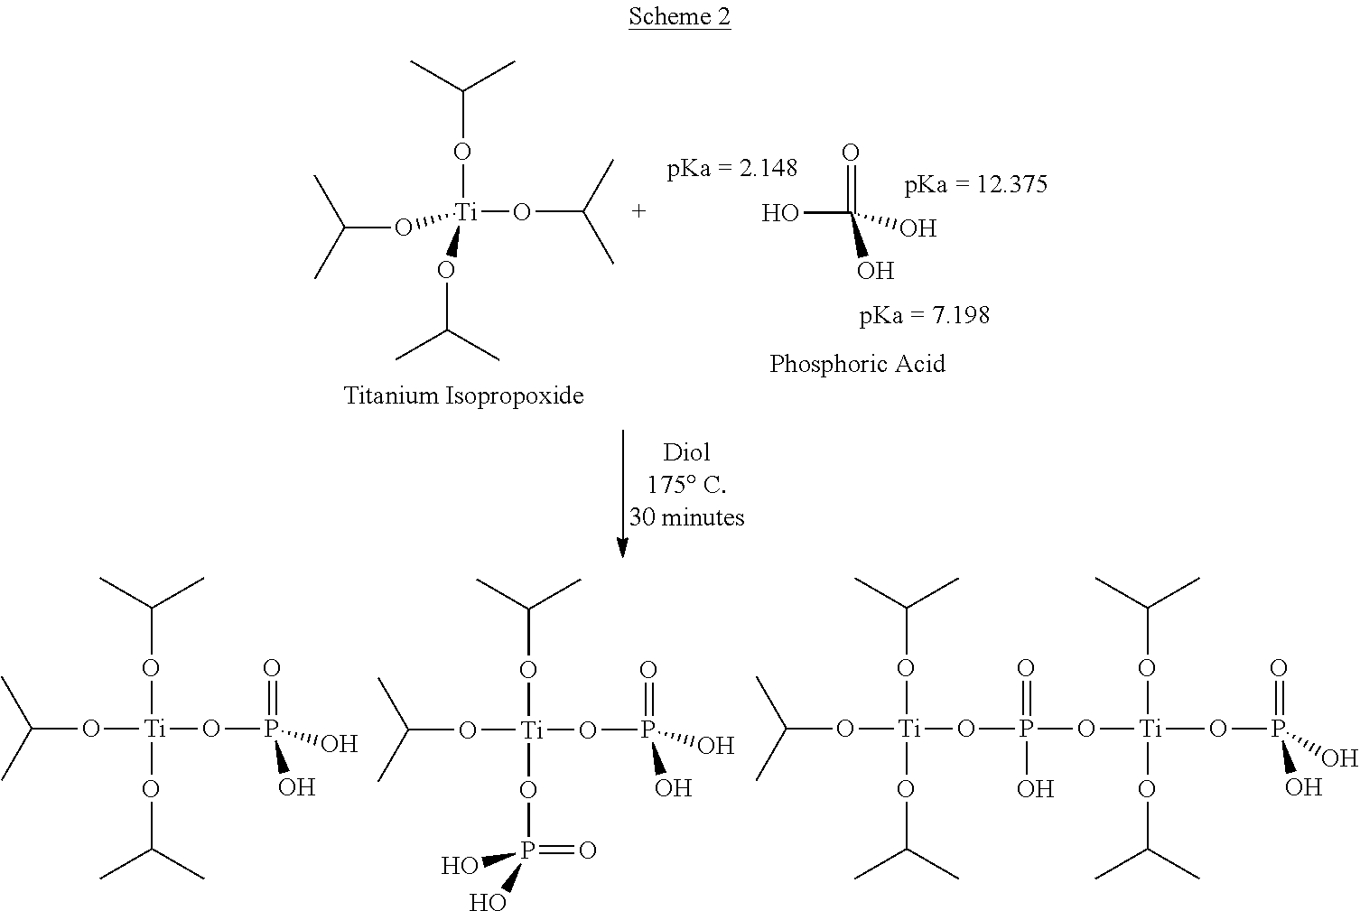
O([Ti](OC(C)C)(OC(C)C)OC(C)C)C(C)C.O=C(O)(O)O.O([Ti](OP(O)(O)=O)(OC(C)C)OC(C)C)C(C)C.O([Ti](OP(O)(O)=O)(OC(C)C)OP(=O)(O)O)C(C)C.O([Ti](OP(O)(O[Ti](OC(C)C)(OC(C)C)OP(=O)(O)O)=O)(OC(C)C)OC(C)C)C(C)C
